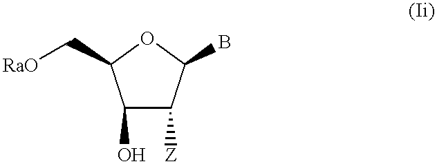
C1(C[RaO])C(O)C([Z])C(B)O1
